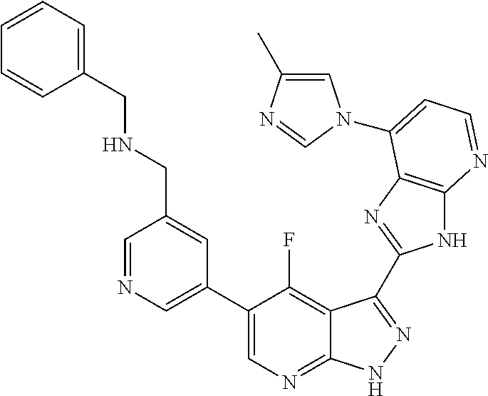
C1=NC=C(C2=CN=C3C(=C2F)C(C2=NC4=C(N2)N=CC=C4N2C=C(C)N=C2)=NN3)C=C1CNCC1=CC=CC=C1
